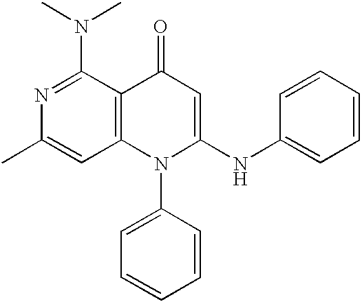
C12=C(C(N(C)C)=NC(C)=C1)C(=O)C=C(NC1=CC=CC=C1)N2C1=CC=CC=C1
